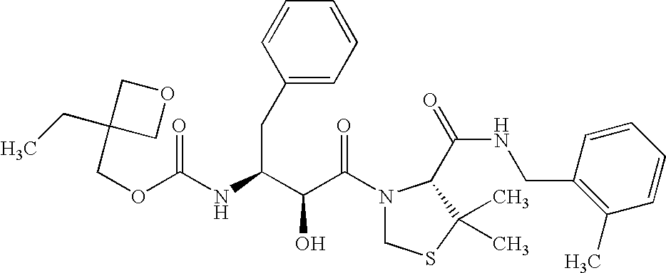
O(C(NC(C(C(N1CSC(C)(C)C1C(NCC1=C(C)C=CC=C1)=O)=O)O)CC1=CC=CC=C1)=O)CC1(CC)COC1
